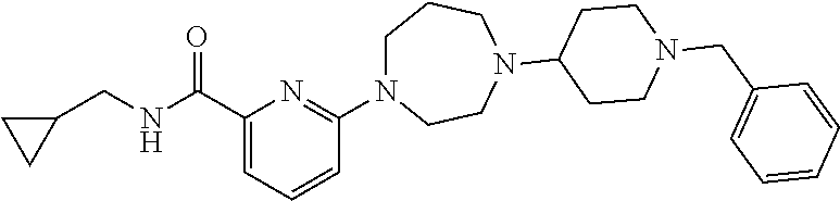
C1(C(=O)NCC2CC2)=CC=CC(N2CCCN(C3CCN(CC4=CC=CC=C4)CC3)CC2)=N1
